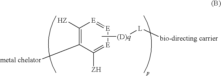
C1([HZ])=C([metal chelator])C([ZH])=[E][E]=[E]1.C[(D)q][L][bio-directing carrier]
